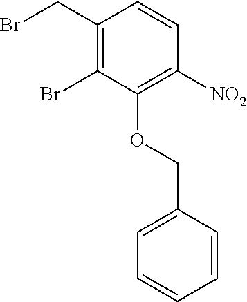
C1(CBr)=C(Br)C(OCC2=CC=CC=C2)=C([NO2])C=C1
